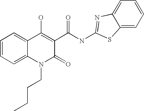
C1=CC=C2C(=C1)N=C(NC(C1=C(O)C3=CC=CC=C3N(CCCC)C1=O)=O)S2
